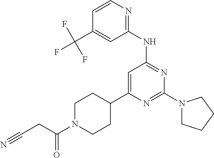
C1=CN=C(NC2=NC(N3CCCC3)=NC(C3CCN(C(CC#N)=O)CC3)=C2)C=C1C(F)(F)F
